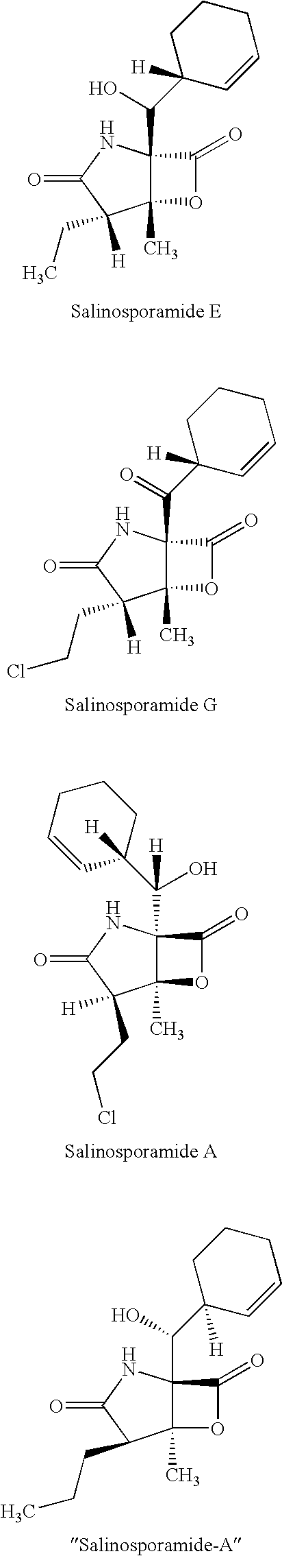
C12(C)C(C(O)C3([H])C=CCCC3)(NC(=O)C1(CC)[H])C(=O)O2.C12(C)C(C(=O)C3([H])C=CCCC3)(NC(=O)C1(CCCl)[H])C(=O)O2.C12(C)C(C(C3([H])CCCC=C3)(O)[H])(NC(=O)C1([H])CCCl)C(=O)O2.C12(C)C(C(O)C3([H])C=CCCC3)(NC(=O)C1CCC)C(=O)O2
